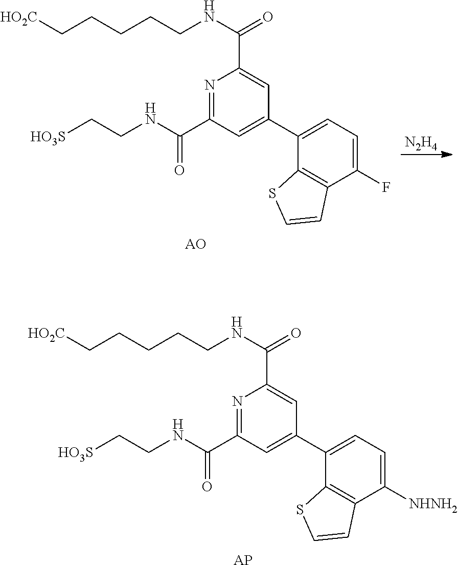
N1=C(C(NCC[HO3S])=O)C=C(C2=CC=C(F)C3=C2SC=C3)C=C1C(NCCCCC[HO2C])=O.[N2H4].N1=C(C(NCC[HO3S])=O)C=C(C2=CC=C([NHNH2])C3=C2SC=C3)C=C1C(NCCCCC[HO2C])=O.[AP]
